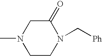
CN1CCN(C[Ph])C(=O)C1
